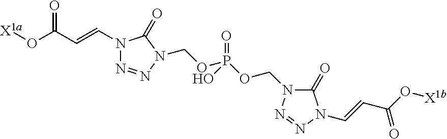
N1(C=CC(=O)O[X1a])N=NN(COP(OCN2C(=O)N(C=CC(=O)O[X1b])N=N2)(=O)O)C1=O
